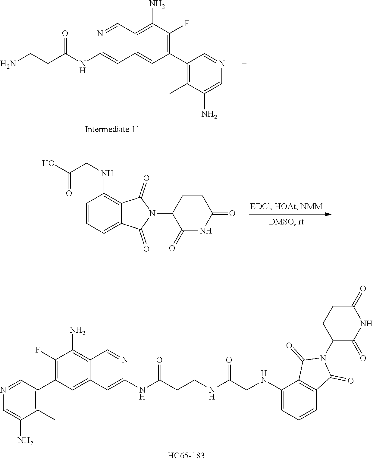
C1=NC(NC(CCNC(=O)CNC2=CC=CC3=C2C(=O)N(C2C(=O)NC(=O)CC2)C3=O)=O)=CC2=CC(C3=C(C)C(N)=CN=C3)=C(F)C(N)=C12.C(CN)C(=O)NC1=CC2=CC(C3=C(C)C(N)=CN=C3)=C(F)C(N)=C2C=N1.C1=CC(NCC(O)=O)=C2C(=O)N(C3C(=O)NC(=O)CC3)C(=O)C2=C1
